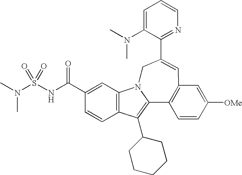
C1=C(N(C)C)C(C2=CC3=C(C4=C(C5CCCCC5)C5=C(C=C(C(NS(N(C)C)(=O)=O)=O)C=C5)N4C2)C=CC([OMe])=C3)=NC=C1
